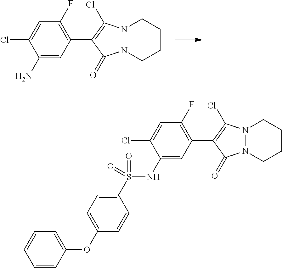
C1(N)=CC(C2=C(Cl)N3N(C2=O)CCCC3)=C(F)C=C1Cl.C1(NS(=O)(=O)C2=CC=C(OC3=CC=CC=C3)C=C2)=CC(C2=C(Cl)N3N(C2=O)CCCC3)=C(F)C=C1Cl
